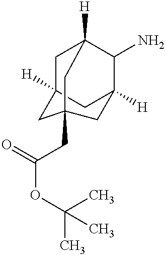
C1(N)C2([H])CC3([H])CC1([H])CC(CC(=O)OC(C)(C)C)(C3)C2
